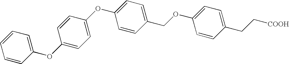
C1(OC2=CC=C(OC3=CC=C(COC4=CC=C(CC[COOH])C=C4)C=C3)C=C2)=CC=CC=C1
